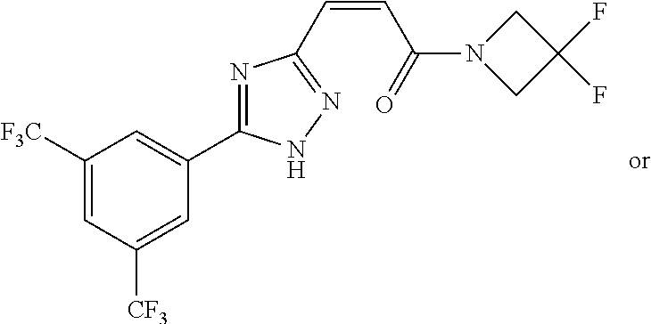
C1([F3C])=CC([CF3])=CC(C2=NC(C=CC(N3CC(F)(F)C3)=O)=NN2)=C1
